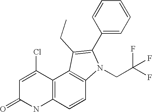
N1C2=C(C(Cl)=CC1=O)C1=C(C=C2)N(CC(F)(F)F)C(C2=CC=CC=C2)=C1CC
